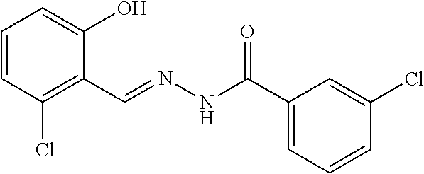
C1=CC(Cl)=C(C=NNC(=O)C2=CC=CC(Cl)=C2)C(O)=C1
